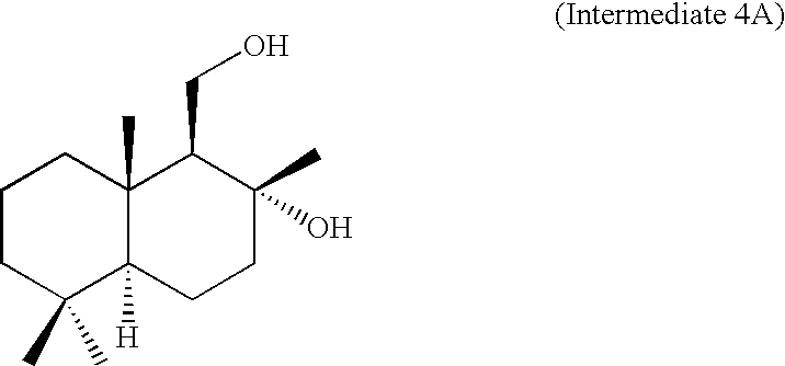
C1CC(C)(C)C2([H])C(C)(C1)C(CO)C(C)(O)CC2
